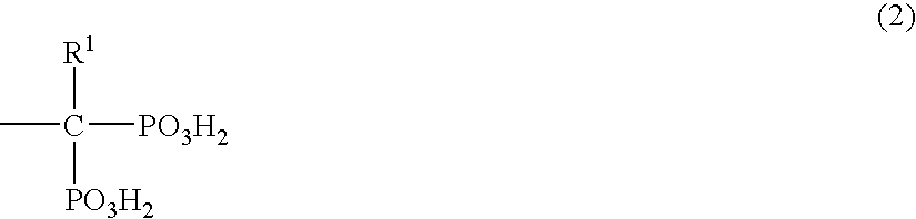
CC([PO3H2])([R1])[PO3H2]
